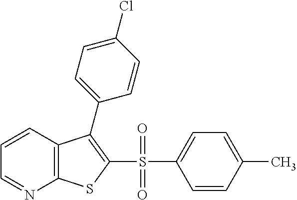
C1=CC2=C(N=C1)SC(S(C1=CC=C(C)C=C1)(=O)=O)=C2C1=CC=C(Cl)C=C1
